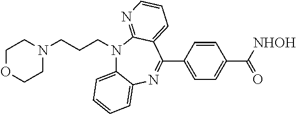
C1(C2=NC3=CC=CC=C3N(CCCN3CCOCC3)C3=NC=CC=C23)=CC=C(C([NHOH])=O)C=C1
